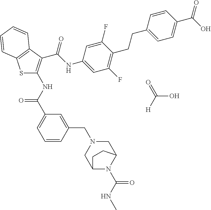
S1C(NC(C2=CC=CC(CN3CC4N(C(NC)=O)C(C3)CC4)=C2)=O)=C(C(NC2=CC(F)=C(CCC3=CC=C(C(O)=O)C=C3)C(F)=C2)=O)C2=C1C=CC=C2.[H]C(O)=O
